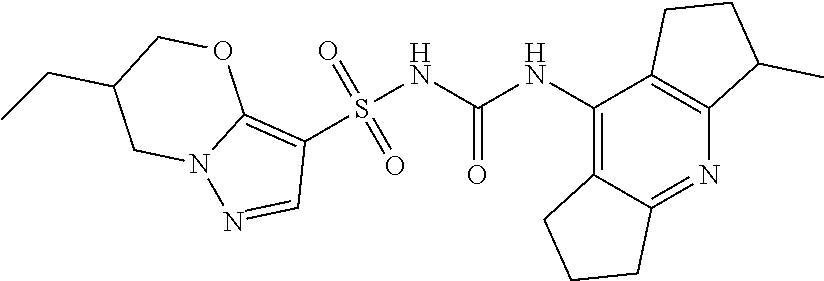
S(NC(NC1=C2C(=NC3=C1CCC3C)CCC2)=O)(C1=C2N(N=C1)CC(CC)CO2)(=O)=O
